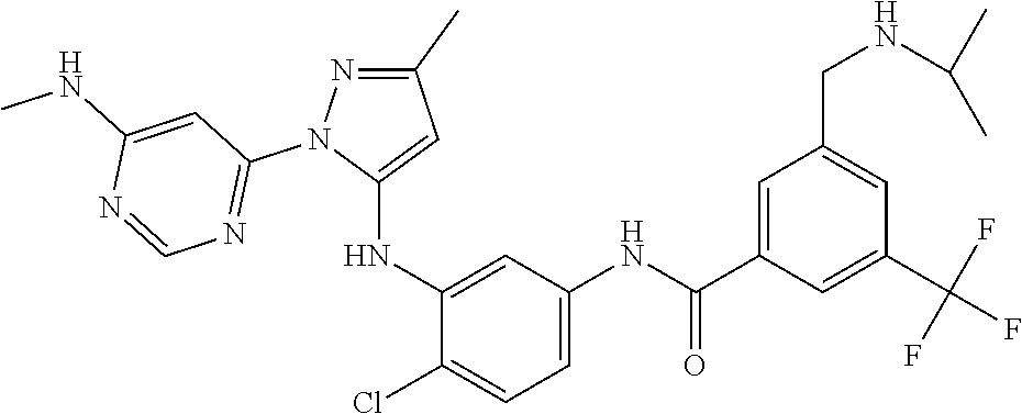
C1(C)=NN(C2=NC=NC(NC)=C2)C(NC2=CC(NC(C3=CC(CNC(C)C)=CC(C(F)(F)F)=C3)=O)=CC=C2Cl)=C1
